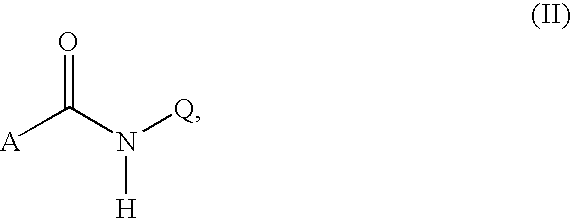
[A]C(N([Q])[H])=O
